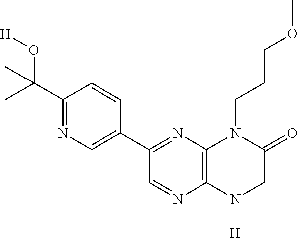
C12=C(NCC(=O)N1CCCOC)N=CC(C1=CN=C(C(O[H])(C)C)C=C1)=N2.[H]
